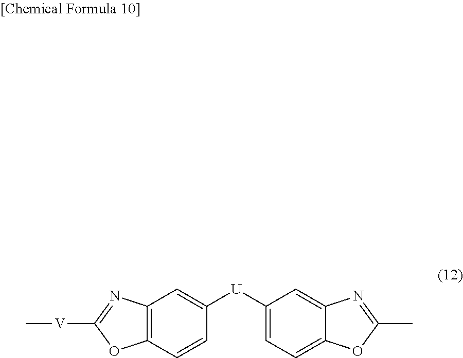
C12=C(C=CC([U]C3=CC=C4C(=C3)N=C(C)O4)=C1)OC([V]C)=N2
